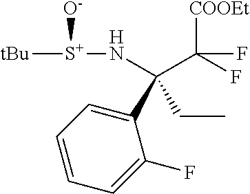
[S+]([tBu])(NC(C(F)([COOEt])F)(C1=CC=CC=C1F)CC)[O-]
